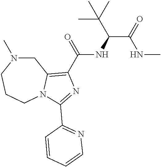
C1N(C)CCCN2C1=C(C(=O)NC(C(NC)=O)C(C)(C)C)N=C2C1=NC=CC=C1
